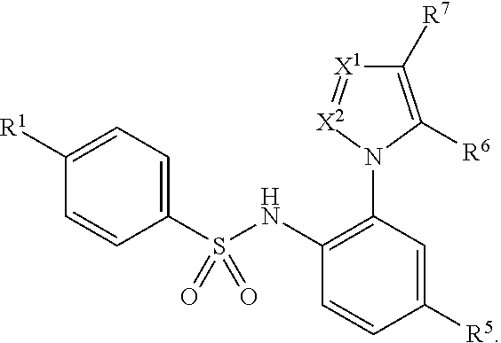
C1(S(NC2=C(N3C([R6])=C([R7])[X1]=[X2]3)C=C([R5])C=C2)(=O)=O)=CC=C([R1])C=C1
